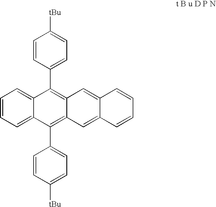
C1=CC(C2=C3C(=C(C4=CC=C([tBu])C=C4)C4=CC=CC=C24)C=C2C(=C3)C=CC=C2)=CC=C1[tBu]
